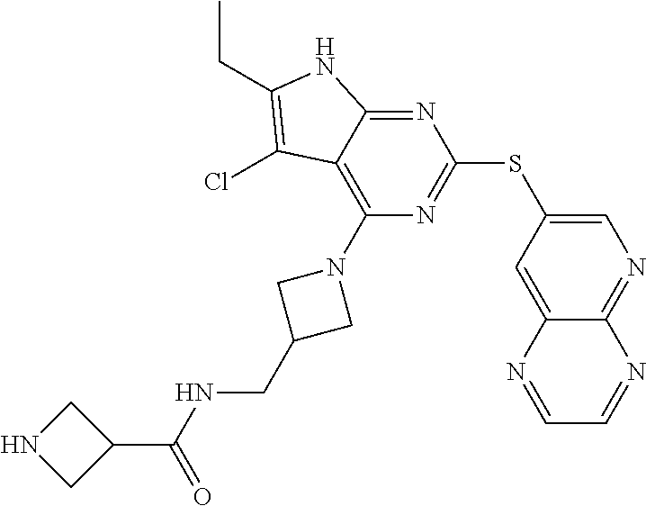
C1(SC2=CN=C3C(=C2)N=CC=N3)=NC(N2CC(CNC(C3CNC3)=O)C2)=C2C(=N1)NC(CC)=C2Cl
